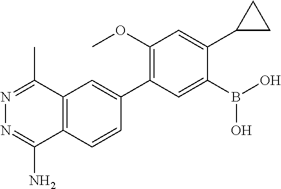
C12=C(C=CC(C3=C(OC)C=C(C4CC4)C(B(O)O)=C3)=C1)C(N)=NN=C2C
